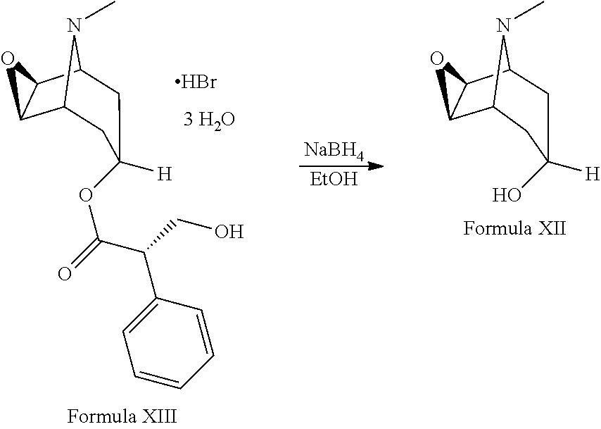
[NaBH4].[EtOH].C1C([H])(O)CC2C3C(C1N2C)O3.C1C([H])(OC(=O)C(CO)C2=CC=CC=C2)CC2C3C(C1N2C)O3.Br
